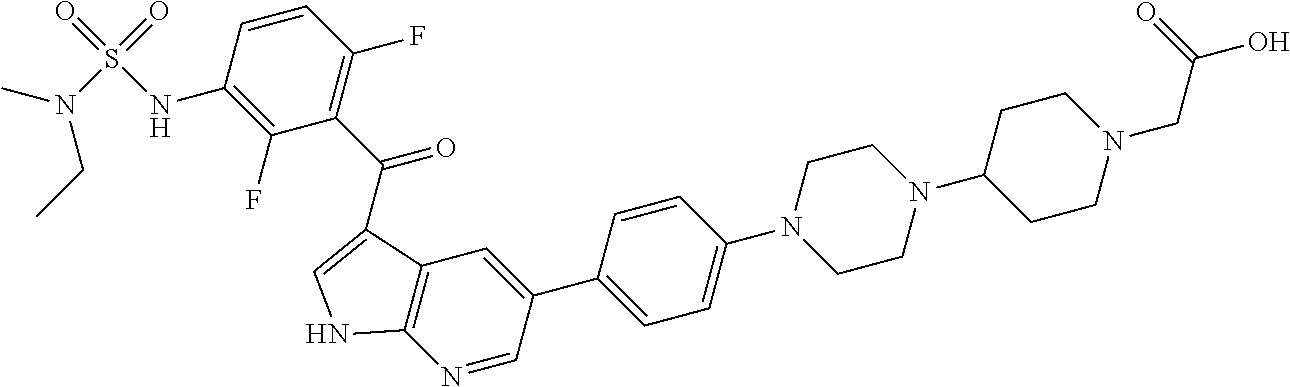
C1=C(C2=CC=C(N3CCN(C4CCN(CC(O)=O)CC4)CC3)C=C2)C=NC2=C1C(C(=O)C1=C(F)C=CC(NS(=O)(N(C)CC)=O)=C1F)=CN2
